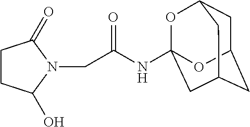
C1CC(O)N(CC(NC23OC4CC(CC(C2)C4)O3)=O)C1=O
